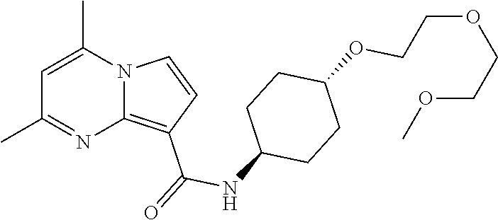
C1=C(C)N2C(=C(C(=O)NC3CCC(OCCOCCOC)CC3)C=C2)N=C1C
